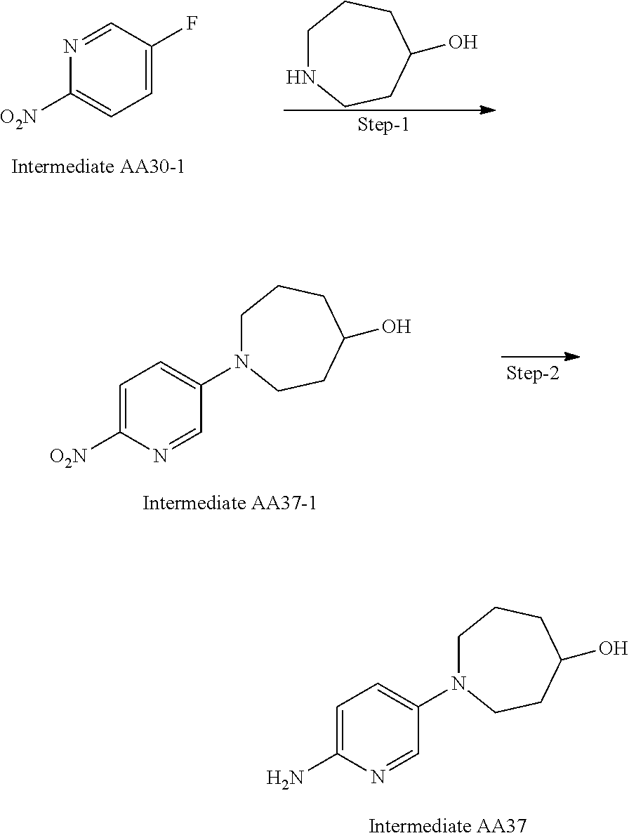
C1NCCC(O)CC1.N1=CC(F)=CC=C1[O2N].C1=C([O2N])N=CC(N2CCCC(O)CC2)=C1.C1=C(N)N=CC(N2CCCC(O)CC2)=C1
